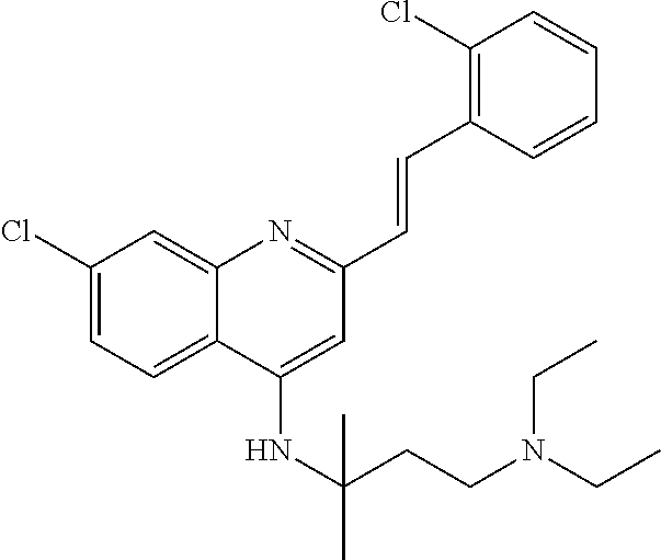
C1(Cl)=CC=C2C(=C1)N=C(C=CC1=C(Cl)C=CC=C1)C=C2NC(C)(CCN(CC)CC)C
